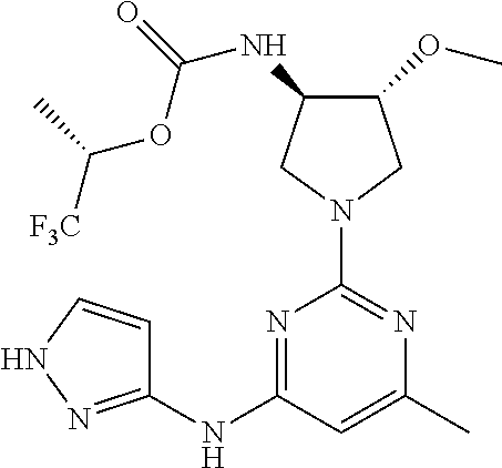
N1=C(NC2=NNC=C2)C=C(C)N=C1N1CC(OC)C(NC(=O)OC([F3C])C)C1
